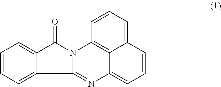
C1=CC=C2C(=C1)C(=O)N1C2=NC2=CC=CC3=CC=CC1=C23
